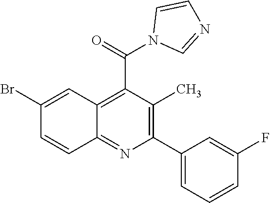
C1(C2=C(C)C(C(N3C=NC=C3)=O)=C3C(=N2)C=CC(Br)=C3)=CC=CC(F)=C1
